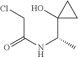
C1(C(NC(CCl)=O)C)(O)CC1
